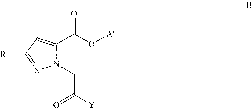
C1(C(O[A])=O)=CC([R1])=[X]N1CC([Y])=O
